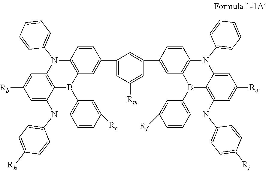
N1(C2=CC=C([Rh])C=C2)C2=C(B3C4=C(N(C5=CC=CC=C5)C5=C3C=C(C3=CC([Rm])=CC(C6=CC7=C(N(C8=CC=CC=C8)C8=CC([Re])=CC9=C8B7C7=C(N9C8=CC=C([Rj])C=C8)C=CC([Rf])=C7)C=C6)=C3)C=C5)C=C([Rb])C=C14)C=C([Rc])C=C2
